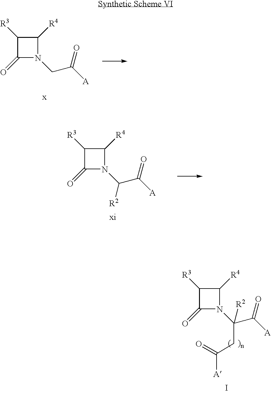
C1(=O)N(C(C([A])=O)(CC(=O)[A])[R2])C([R4])C1[R3].I.C1([R3])C(=O)N(CC([A])=O)C1[R4].C1([R3])C(=O)N(C(C([A])=O)[R2])C1[R4]
